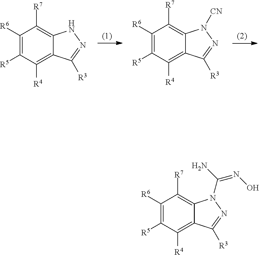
C1([R6])=C([R5])C([R4])=C2C(=C1[R7])NN=C2[R3].C1([R6])=C([R5])C([R4])=C2C(=C1[R7])N([CN])N=C2[R3].C1([R6])=C([R5])C([R4])=C2C(=C1[R7])N(C(N)=NO)N=C2[R3]
